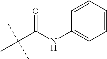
C1=CC=CC=C1NC(C(C)(C)C)=O
